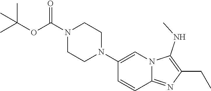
N1(C2=CN3C(=NC(CC)=C3NC)C=C2)CCN(C(OC(C)(C)C)=O)CC1
